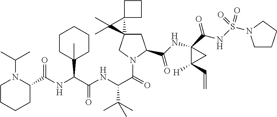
C1CCCC(C(NC(C(NC(C(=O)N2C(C(NC3(C(=O)NS(=O)(=O)N4CCCC4)C(C=C)([H])C3)=O)CC3(C2)C2(C3(C)C)CCC2)C(C)(C)C)=O)C2(C)CCCCC2)=O)N1C(C)C
